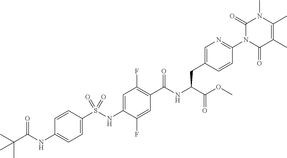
C1=C(S(NC2=CC(F)=C(C(NC(C(OC)=O)CC3=CN=C(N4C(=O)C(C)=C(C)N(C)C4=O)C=C3)=O)C=C2F)(=O)=O)C=CC(NC(C(C)(C)C)=O)=C1
